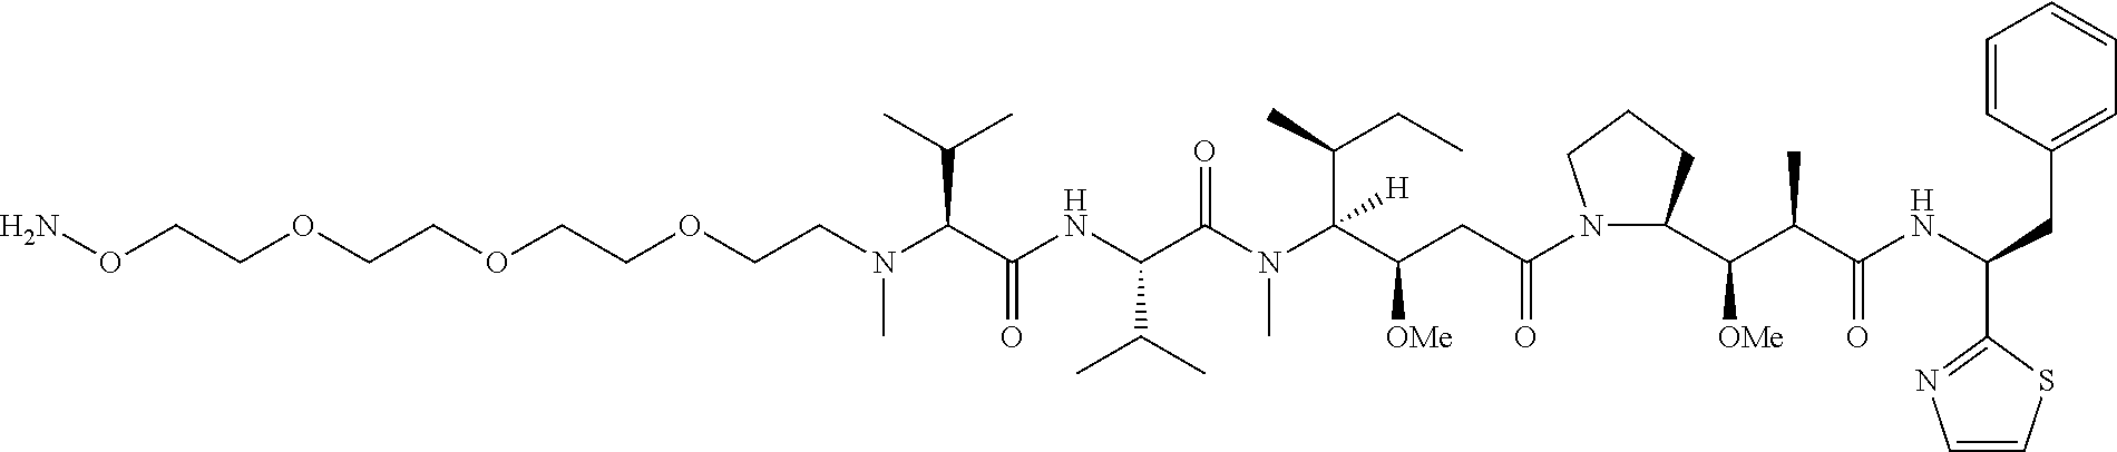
O(CCOCCOCCOCCN(C(C(NC(C(N(C(C(CC(N1C(C(C(C(NC(C2=NC=CS2)CC2=CC=CC=C2)=O)C)[OMe])CCC1)=O)[OMe])(C(CC)C)[H])C)=O)C(C)C)=O)C(C)C)C)N
